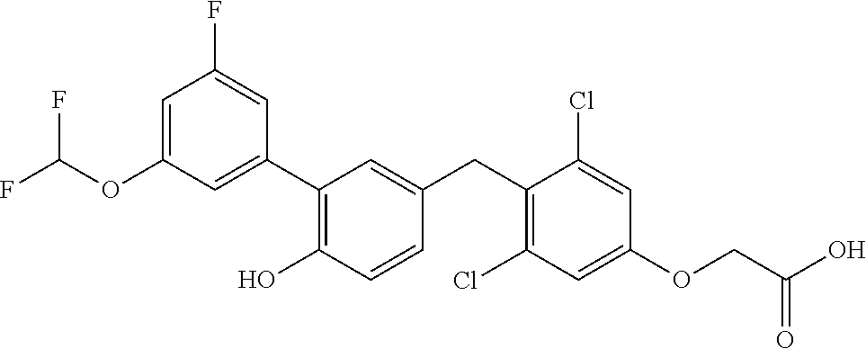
C1(C2=C(O)C=CC(CC3=C(Cl)C=C(OCC(O)=O)C=C3Cl)=C2)=CC(OC(F)F)=CC(F)=C1
